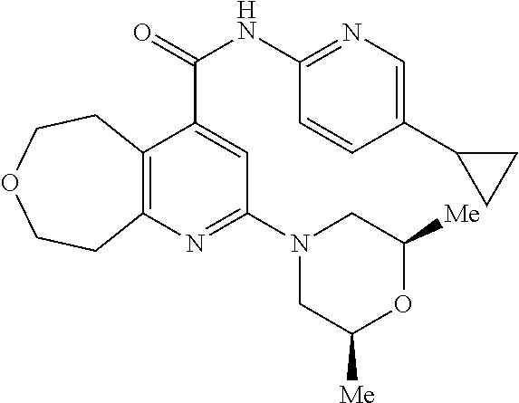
C12=C(N=C(N3CC([Me])OC([Me])C3)C=C1C(NC1=NC=C(C3CC3)C=C1)=O)CCOCC2
